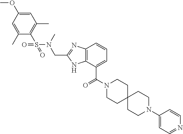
C1=C(OC)C=C(C)C(S(N(CC2=NC3=C(N2)C(C(=O)N2CCC4(CC2)CCN(C2=CC=NC=C2)CC4)=CC=C3)C)(=O)=O)=C1C
